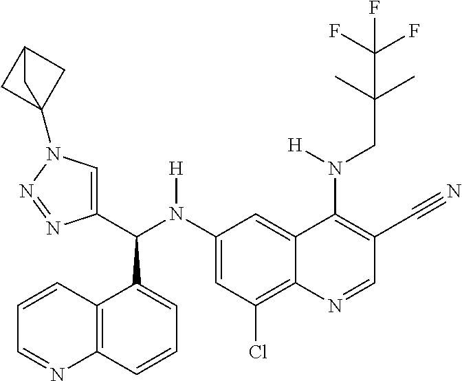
C1(N(C(C2=CN(C34CC(C3)C4)N=N2)C2=CC=CC3=C2C=CC=N3)[H])=CC(Cl)=C2C(=C1)C(N(CC(C)(C)C(F)(F)F)[H])=C(C#N)C=N2
